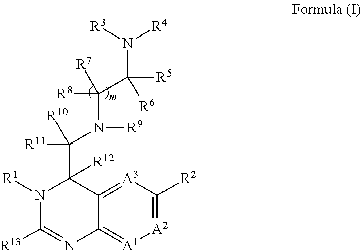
[A2]1=C([R2])[A3]=C2C(=[A1]1)N=C([R13])N([R1])C2(C([R10])(N([R9])C([R8])([R7])C([R6])([R5])N([R3])[R4])[R11])[R12]
